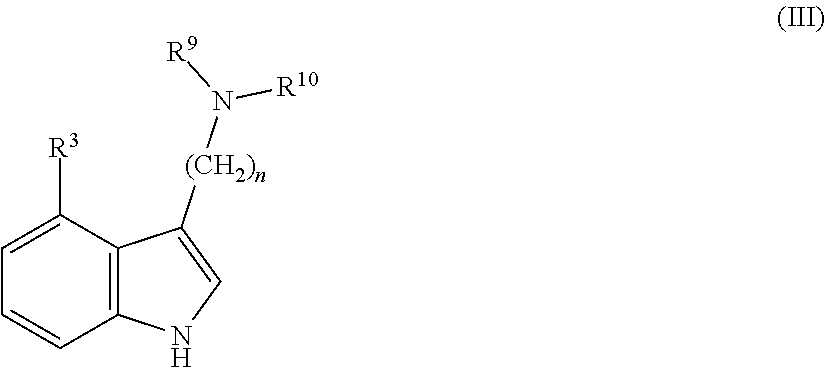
C12=C(C([R3])=CC=C1)C([(CH2)n]N([R9])[R10])=CN2
